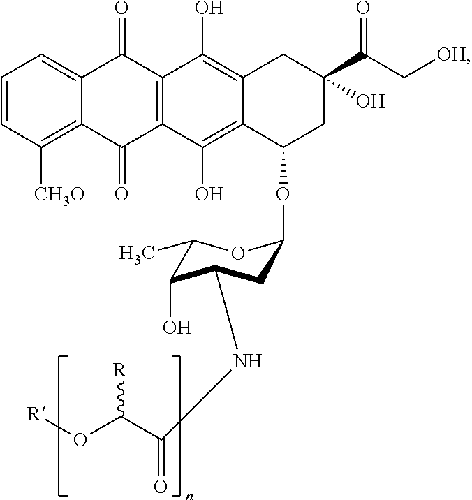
[R]OC(C(=O)NC1C(O)C(C)OC(OC2C3=C(O)C4=C(C(=O)C5=CC=CC([CH3O])=C5C4=O)C(O)=C3CC(C(C[OH])=O)(O)C2)C1)[R]
